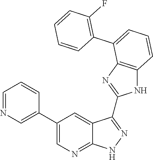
C1(F)=C(C2=CC=CC3=C2N=C(C2=NNC4=NC=C(C5=CN=CC=C5)C=C42)N3)C=CC=C1
